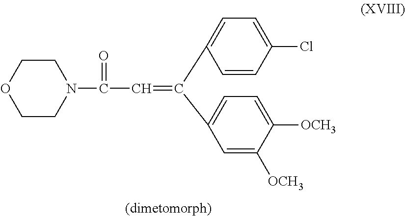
O1CCN(C(=O)C=C(C2=CC=C([OCH3])C([OCH3])=C2)C2=CC=C(Cl)C=C2)CC1
